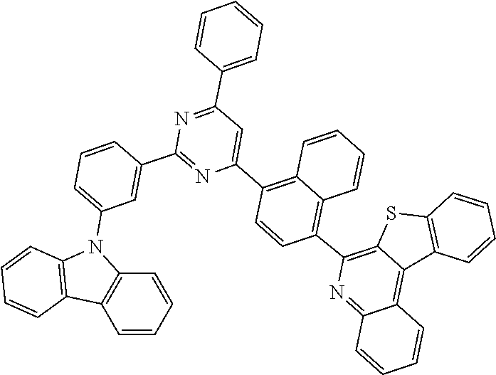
C1=CC(C2=NC(C3=C4C=CC=CC4=C(C4=C5SC6=C(C5=C5C(=N4)C=CC=C5)C=CC=C6)C=C3)=CC(C3=CC=CC=C3)=N2)=CC(N2C3=C(C=CC=C3)C3=C2C=CC=C3)=C1
